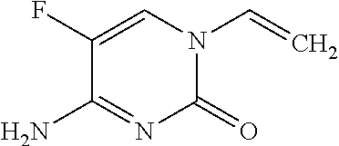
C(=C)N1C(=O)N=C(N)C(F)=C1
